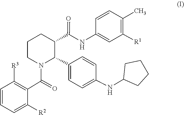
C1(C(N2C(C3=CC=C(NC4CCCC4)C=C3)C(C(NC3=CC([R1])=C(C)C=C3)=O)CCC2)=O)=C([R3])C=CC=C1[R2]
